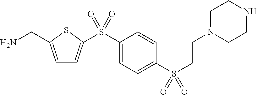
C1=C(CN)SC(S(C2=CC=C(S(CCN3CCNCC3)(=O)=O)C=C2)(=O)=O)=C1
